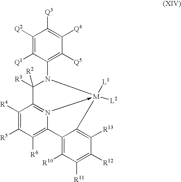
N1(C2=C([Q5])C([Q4])=C([Q3])C([Q2])=C2[Q1])[M]2([L2])([L1])-N3=C(C1([R3])[R2])C([R4])=C([R5])C([R6])=C3C1=C([R10])C([R11])=C([R12])C([R13])=C21
